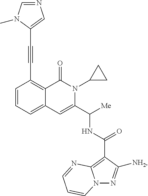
C1=CC=C2C(=C1C#CC1=CN=CN1C)C(=O)N(C1CC1)C(C([Me])NC(=O)C1=C3N(N=C1[NH2])C=CC=N3)=C2
